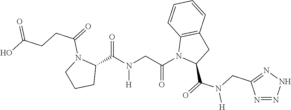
C1(C(N(CC(N2C(C(=O)N(CC3=NNN=N3)[H])CC3=C2C=CC=C3)=O)[H])=O)N(C(=O)CCC(O)=O)CCC1
